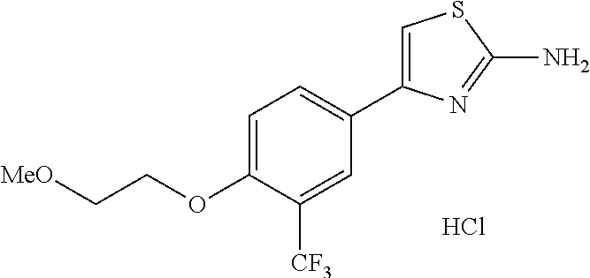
C1=C(OCC[MeO])C([CF3])=CC(C2=CSC(N)=N2)=C1.Cl
